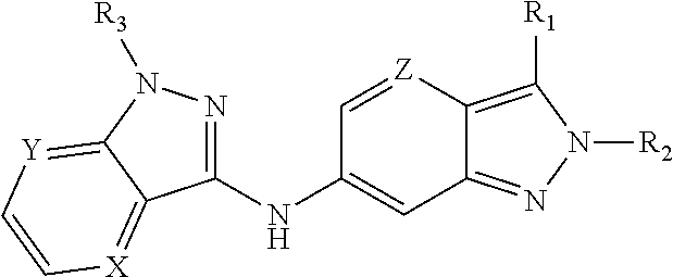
C1(NC2=CC3=NN([R2])C([R1])=C3[Z]=C2)=NN([R3])C2=[Y]C=C[X]=C12
